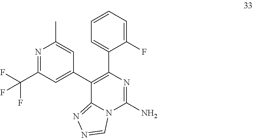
C1(F)=CC=CC=C1C1=C(C2=CC(C(F)(F)F)=NC(C)=C2)C2=NN=CN2C(N)=N1
